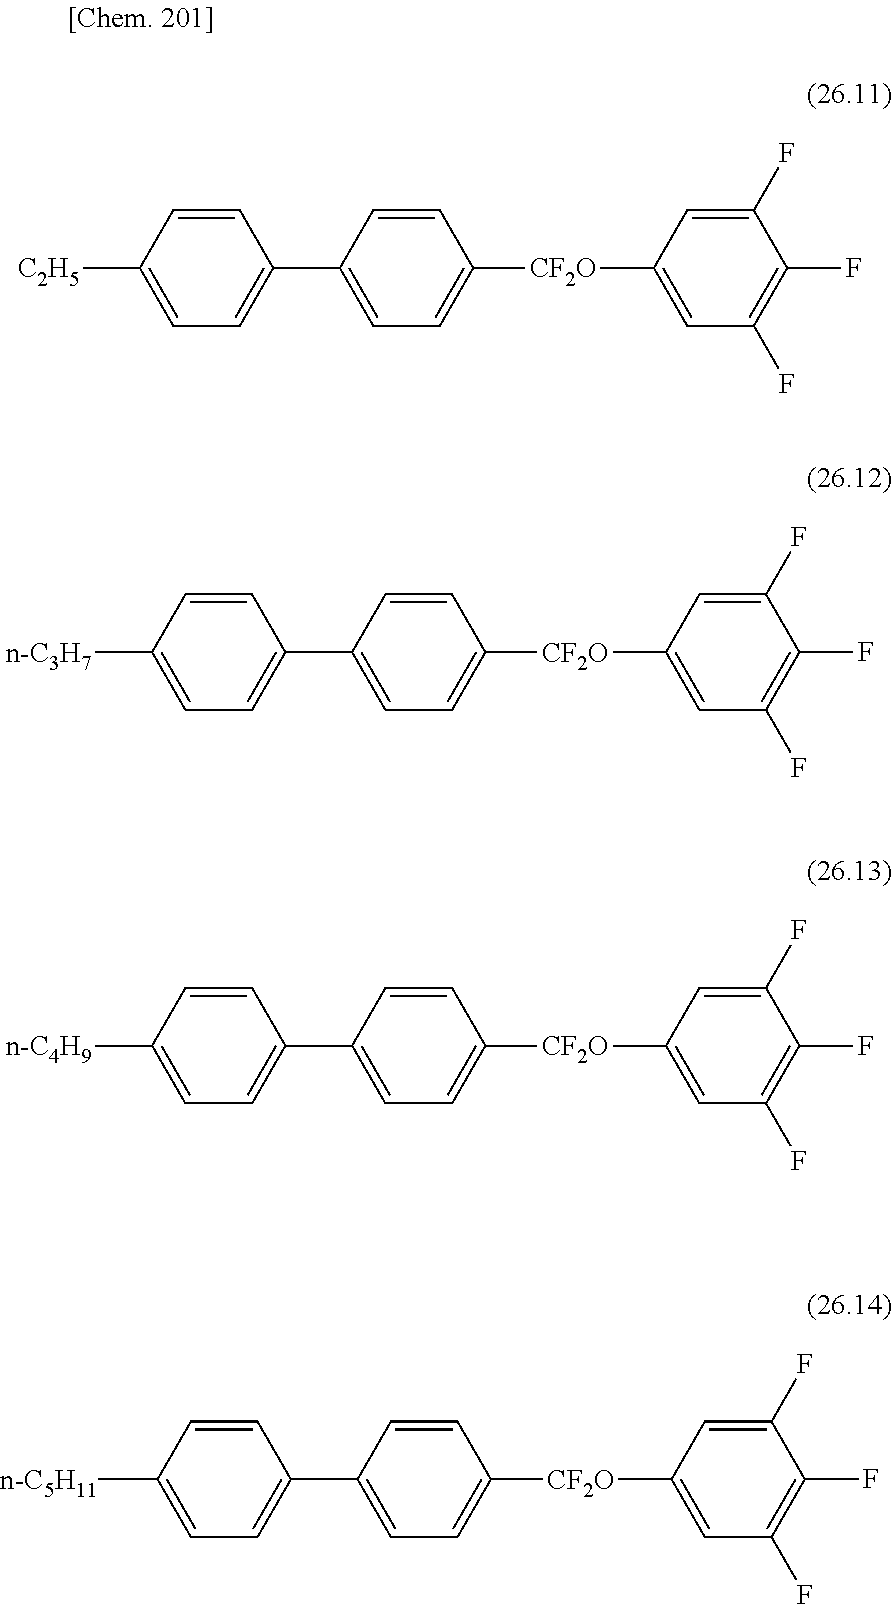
C1=C([C2H5])C=CC(C2=CC=C([CF2O]C3=CC(F)=C(F)C(F)=C3)C=C2)=C1.C1=C([n-C3H7])C=CC(C2=CC=C([CF2O]C3=CC(F)=C(F)C(F)=C3)C=C2)=C1.[n-C4H9]C1=CC=C(C2=CC=C([CF2O]C3=CC(F)=C(F)C(F)=C3)C=C2)C=C1.[n-C5H11]C1=CC=C(C2=CC=C([CF2O]C3=CC(F)=C(F)C(F)=C3)C=C2)C=C1
